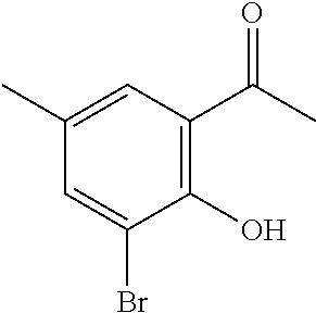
C1(C(C)=O)=C(O)C(Br)=CC(C)=C1
